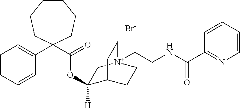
C1(OC(C2(C3=CC=CC=C3)CCCCCC2)=O)([H])C2CC[N+](CCNC(C3=NC=CC=C3)=O)(C1)CC2.[Br-]
